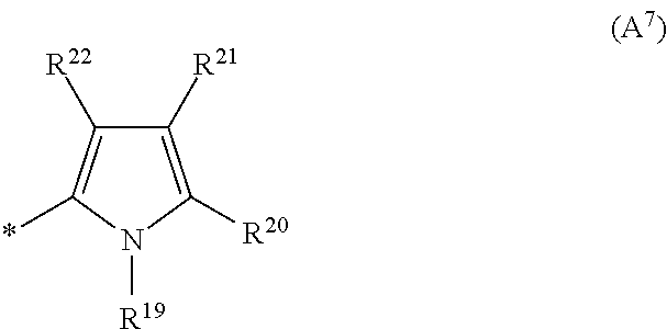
C1([R21])=C([R20])N([R19])C(*)=C1[R22]
